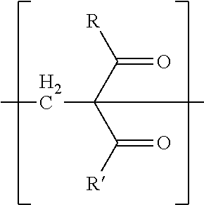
[R]C(C(C([R])=O)(CC)C)=O
